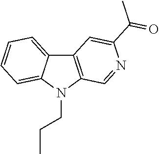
C12=C(N(CCC)C3=CC=CC=C13)C=NC(C(=O)C)=C2
